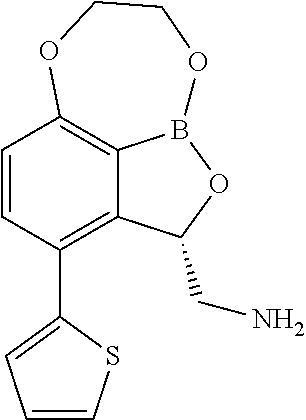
C12=C(C3=CC=CS3)C=CC3=C1B(OC2CN)OCCO3
